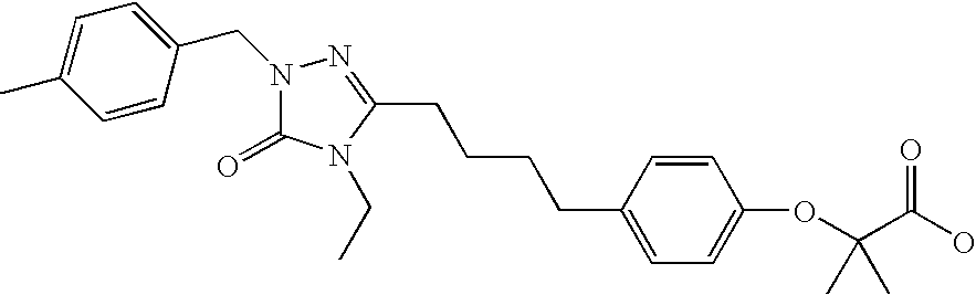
N1(CC2=CC=C(C)C=C2)C(=O)N(CC)C(CCCCC2=CC=C(OC(C(O)=O)(C)C)C=C2)=N1
